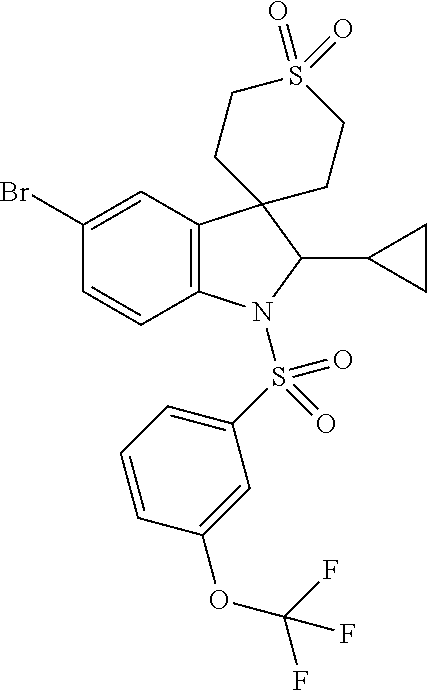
C12=C(C=C(Br)C=C1)C1(C(C3CC3)N2S(C2=CC=CC(OC(F)(F)F)=C2)(=O)=O)CCS(=O)(=O)CC1
